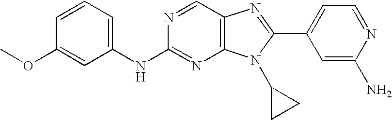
C1=CC=C(NC2=NC3=C(C=N2)N=C(C2=CC=NC(N)=C2)N3C2CC2)C=C1OC
